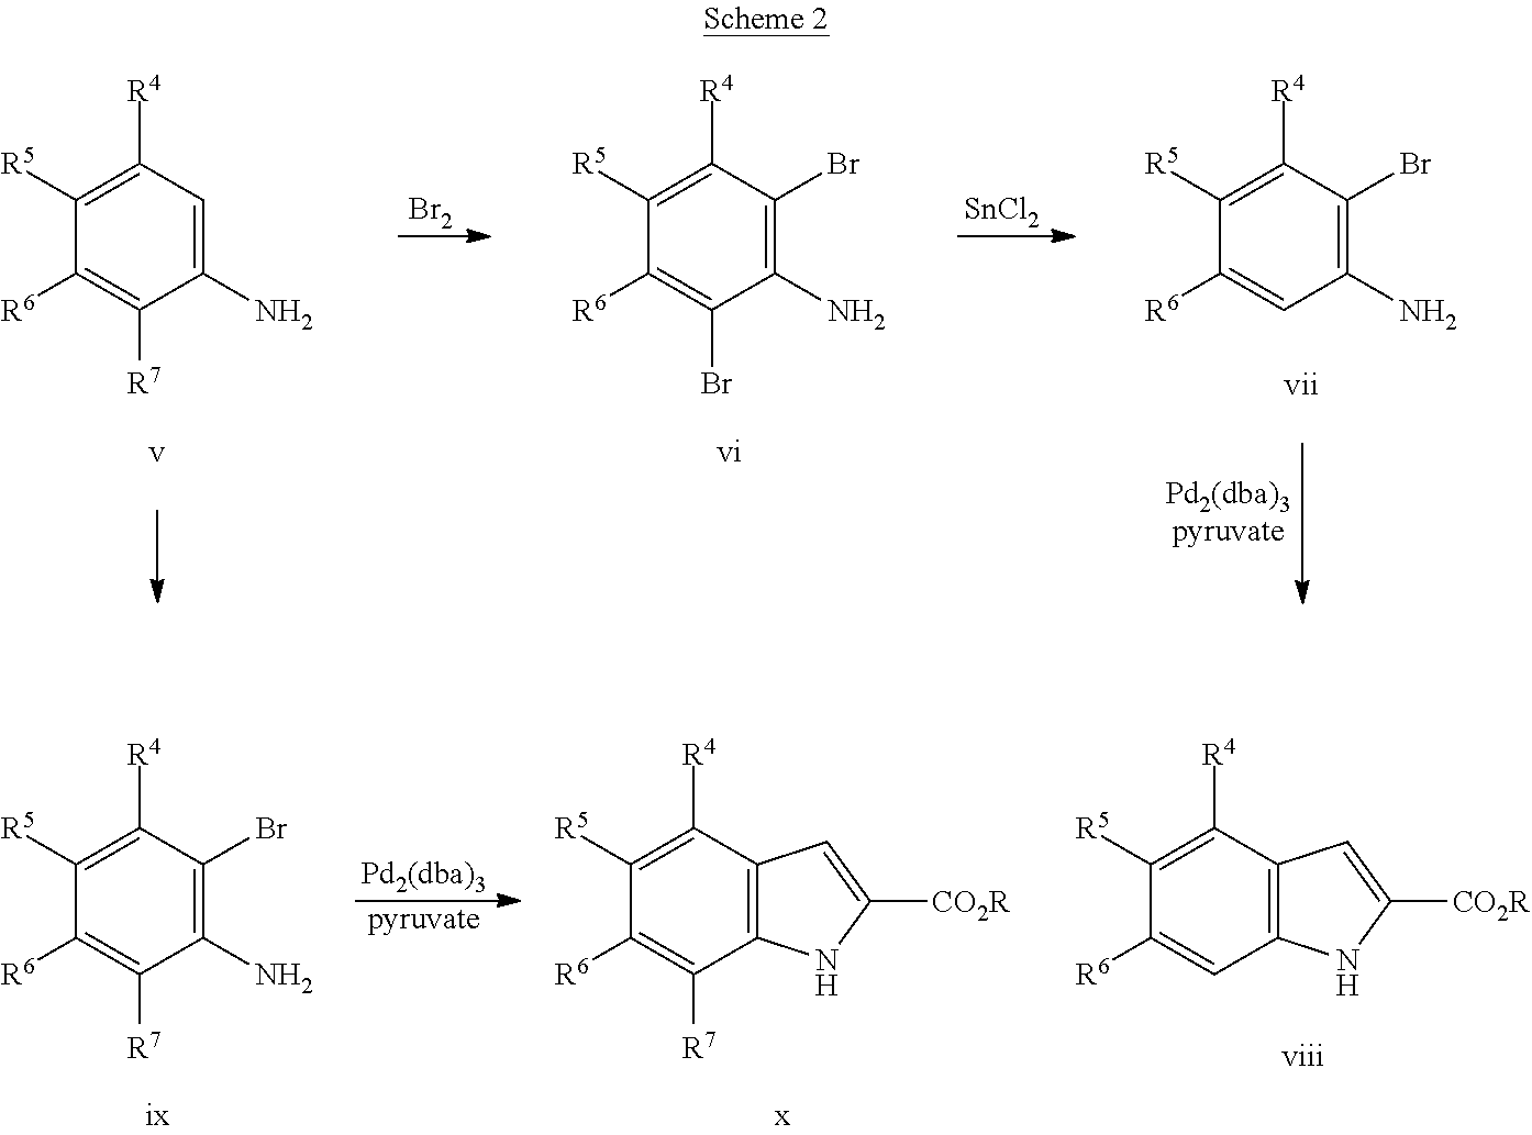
C1([R5])=C([R4])C(Br)=C(N)C=C1[R6].C1([R5])=C([R4])C=C(N)C([R7])=C1[R6].C1([R5])=C([R4])C(Br)=C(N)C(Br)=C1[R6].[SnCl2].[Br2].C1([R5])=C([R4])C(Br)=C(N)C([R7])=C1[R6].[Pd2(dba)3].[pyruvate].C1([R5])=C([R4])C2=C(C([R7])=C1[R6])NC([CO2R])=C2.C1([R5])=C([R4])C2=C(C=C1[R6])NC([CO2R])=C2
